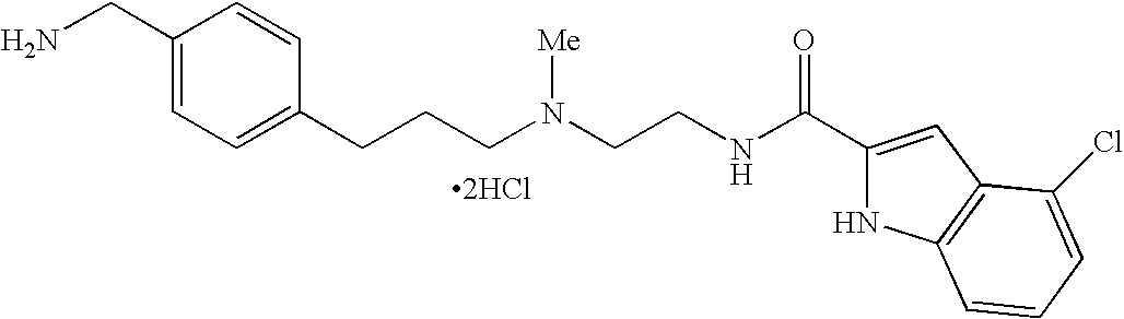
[2HCl].C1(CN)=CC=C(CCCN(CCNC(C2=CC3=C(N2)C=CC=C3Cl)=O)[Me])C=C1
